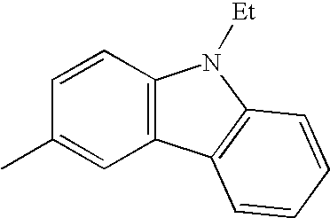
C1=CC(C)=CC2=C1N([Et])C1=C2C=CC=C1
